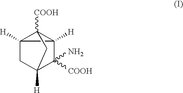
C12([H])CC3([H])C([COOH])(N)C1([H])C2([COOH])C3
